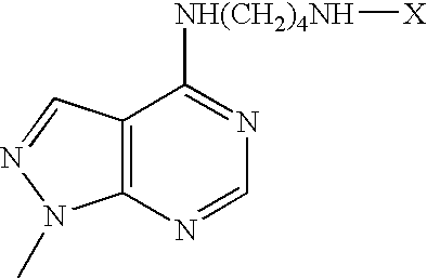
C12=C(C=NN1C)C([NH(CH2)4NH][X])=NC=N2
